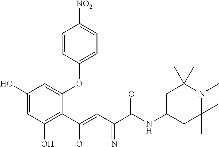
C1(O)=CC(O)=C(C2=CC(C(NC3CC(C)(C)N(C)C(C)(C)C3)=O)=NO2)C(OC2=CC=C([NO2])C=C2)=C1
